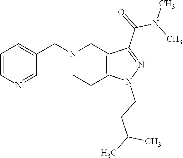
N1(CC2=CC=CN=C2)CCC2=C(C1)C(C(N(C)C)=O)=NN2CCC(C)C
